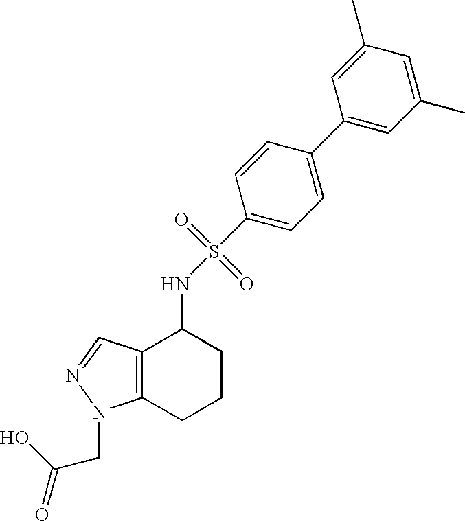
N(S(=O)(=O)C1=CC=C(C2=CC(C)=CC(C)=C2)C=C1)C1C2=C(CCC1)N(CC(=O)O)N=C2
